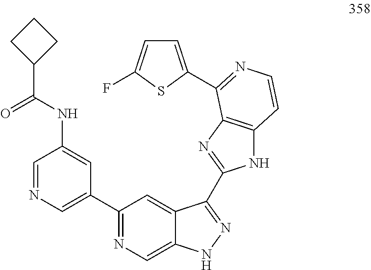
C1=NC=C(C2=NC=C3C(=C2)C(C2=NC4=C(N2)C=CN=C4C2=CC=C(F)S2)=NN3)C=C1NC(C1CCC1)=O
